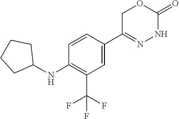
C1=CC(C2=NNC(=O)OC2)=CC(C(F)(F)F)=C1NC1CCCC1
